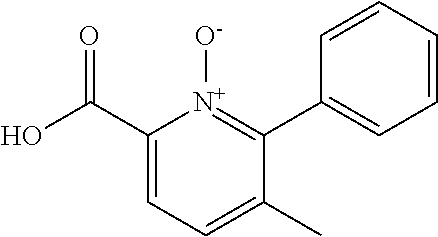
C1(C(O)=O)=CC=C(C)C(C2=CC=CC=C2)=[N+]1[O-]
